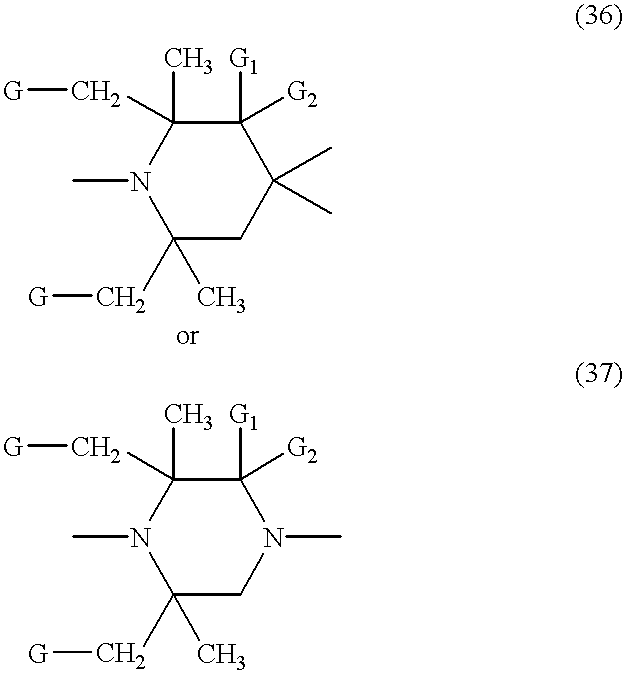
C1(C[G])(C)CC(C)(C)C([G1])([G2])C(C)(C[G])N1C.C1(C[G])(C)CN(C)C([G1])([G2])C(C)(C[G])N1C
